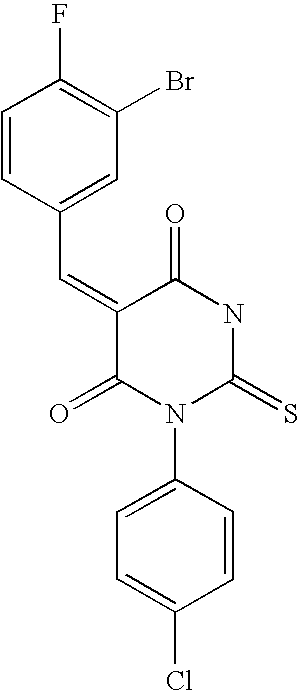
C1=CC(C=C2C(=O)N(C3=CC=C(Cl)C=C3)C(=S)NC2=O)=CC(Br)=C1F
